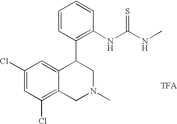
[TFA].C1(Cl)=CC(Cl)=C2C(=C1)C(C1=C(NC(NC)=S)C=CC=C1)CN(C)C2
